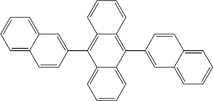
C1=CC=C2C(=C1)C(C1=CC3=CC=CC=C3C=C1)=C1C(=C2C2=CC3=CC=CC=C3C=C2)C=CC=C1
